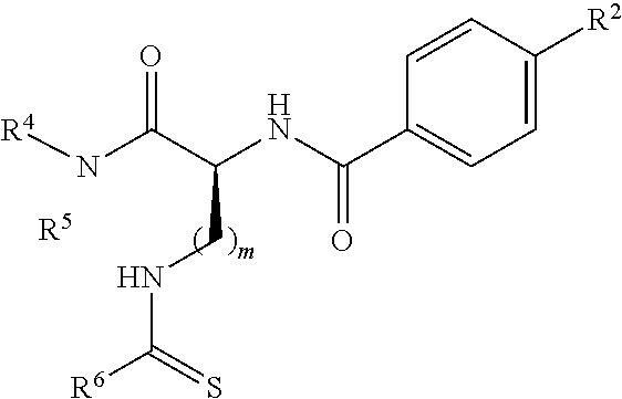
C1=CC(C(NC(CNC([R6])=S)C(=O)N[R4])=O)=CC=C1[R2].[R5]
